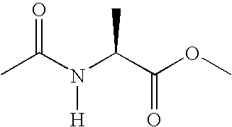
CC(N(C(C(OC)=O)C)[H])=O
